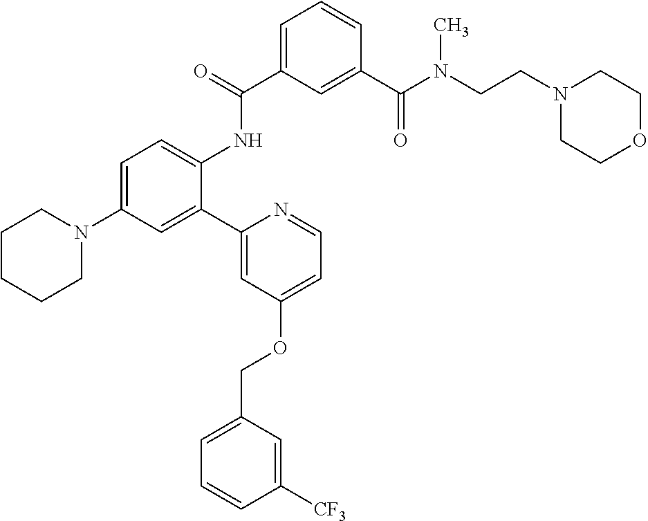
C1CCCN(C2=CC=C(NC(C3=CC=CC(C(N(CCN4CCOCC4)C)=O)=C3)=O)C(C3=CC(OCC4=CC=CC([CF3])=C4)=CC=N3)=C2)C1
